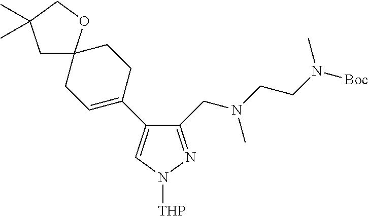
C1(CN(C)CCN([Boc])C)=NN([THP])C=C1C1=CCC2(CC1)CC(C)(C)CO2
